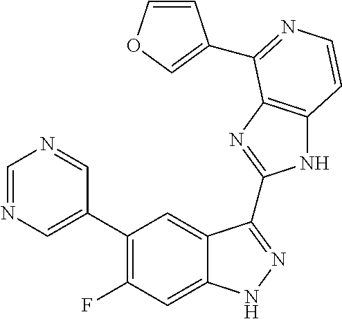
C1=C(C2=C(F)C=C3C(=C2)C(C2=NC4=C(N2)C=CN=C4C2=COC=C2)=NN3)C=NC=N1
